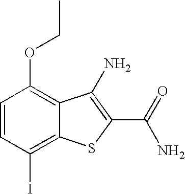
C1=CC(I)=C2C(=C1OCC)C(N)=C(C(=O)N)S2
